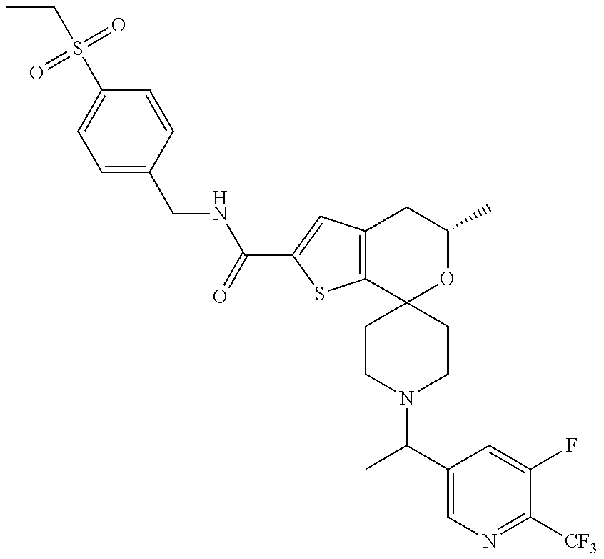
S(C1=CC=C(CNC(=O)C2=CC3=C(S2)C2(OC(C)C3)CCN(C(C)C3=CN=C([CF3])C(F)=C3)CC2)C=C1)(CC)(=O)=O
